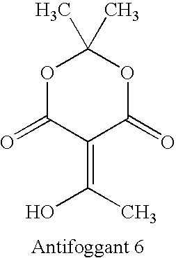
O1C(=O)C(=C(C)O)C(=O)OC1(C)C
